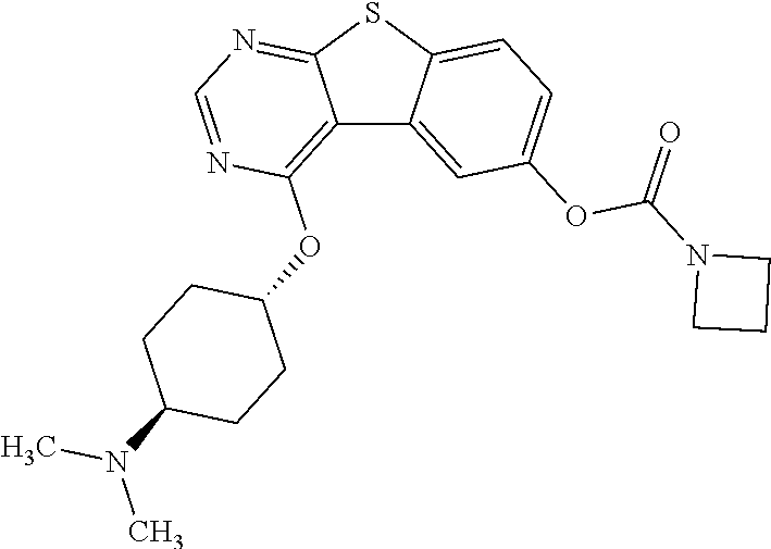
C12=C(OC3CCC(N(C)C)CC3)N=CN=C1SC1=CC=C(OC(=O)N3CCC3)C=C21
